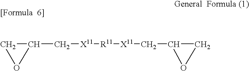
C1C(C[X11][R11][X11]CC2CO2)O1
